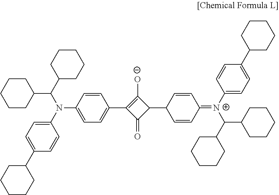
C1=CC(N(C2=CC=C(C3CCCCC3)C=C2)C(C2CCCCC2)C2CCCCC2)=CC=C1C1=C([O-])C(C2C=CC(=[N+](C3=CC=C(C4CCCCC4)C=C3)C(C3CCCCC3)C3CCCCC3)C=C2)C1=O
